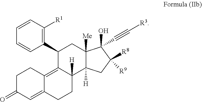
C1=CC(C2C3=C4C(=CC(=O)CC4)CCC3([H])C3([H])C([Me])(C2)C(O)(C#C[R3])C([R8])([R9])C3)=C([R1])C=C1
